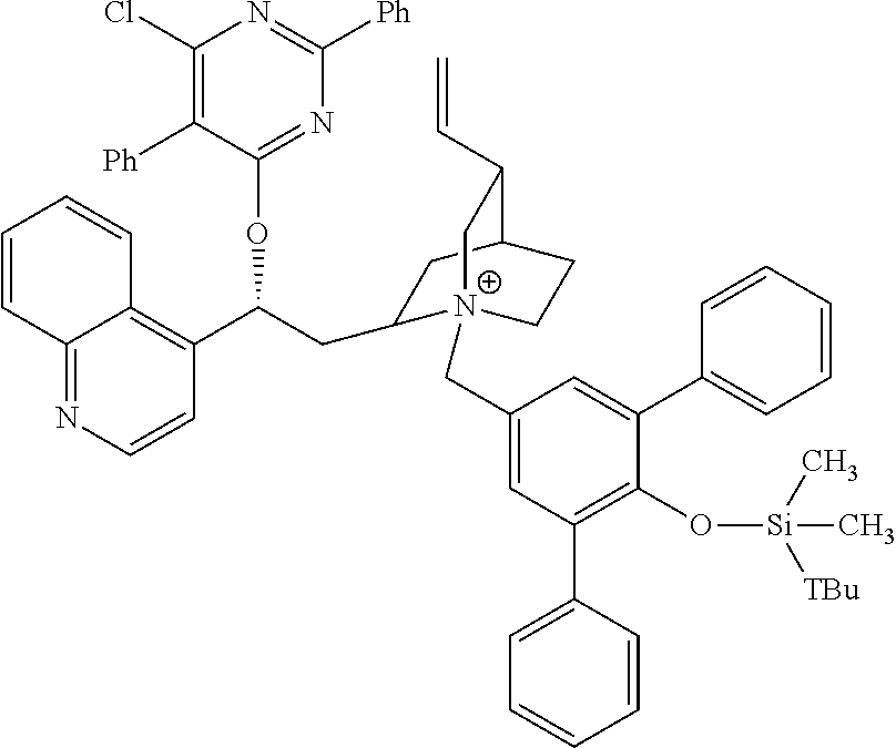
C12=NC=CC(C(CC3[N+]4(CC5=CC(C6=CC=CC=C6)=C(O[Si](C)(C)[TBu])C(C6=CC=CC=C6)=C5)CCC(C3)C(C=C)C4)OC3=NC([Ph])=NC(Cl)=C3[Ph])=C1C=CC=C2
